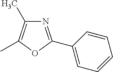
N1=C(C2=CC=CC=C2)OC(C)=C1C
